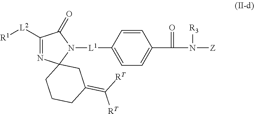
C1([L2][R1])=NC2(N([L1]C3=CC=C(C(=O)N([Z])[R3])C=C3)C1=O)CCCC(=C([RT])[RT])C2
